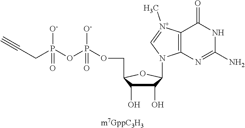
C1(O)C(O)C(COP(OP(CC#C)([O-])=O)([O-])=O)OC1N1C2=C([N+](C)=C1)C(=O)NC(N)=N2
